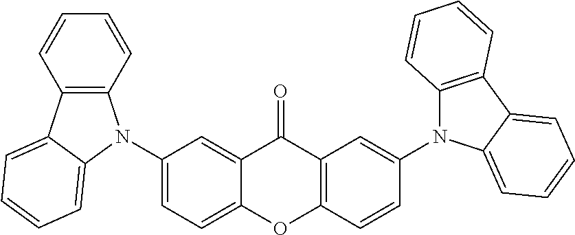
C1(N2C3=C(C4=CC=CC=C42)C=CC=C3)=CC=C2C(=C1)C(=O)C1=C(O2)C=CC(N2C3=C(C4=CC=CC=C24)C=CC=C3)=C1
